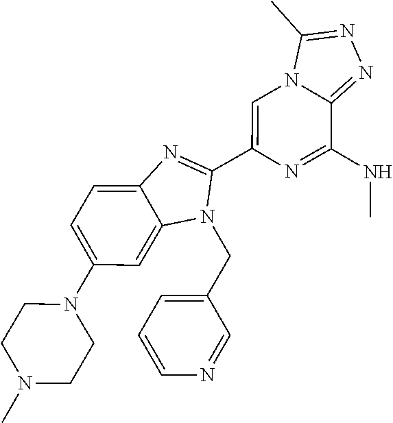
C1=C(N2CCN(C)CC2)C=C2C(=C1)N=C(C1=CN3C(=NN=C3C)C(NC)=N1)N2CC1=CC=CN=C1
